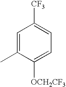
C1=C(C)C([OCH2CF3])=CC=C1[CF3]
